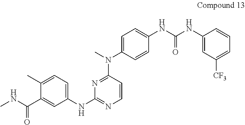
C1(C)=CC=C(NC2=NC=CC(N(C)C3=CC=C(NC(=O)NC4=CC([CF3])=CC=C4)C=C3)=N2)C=C1C(NC)=O
